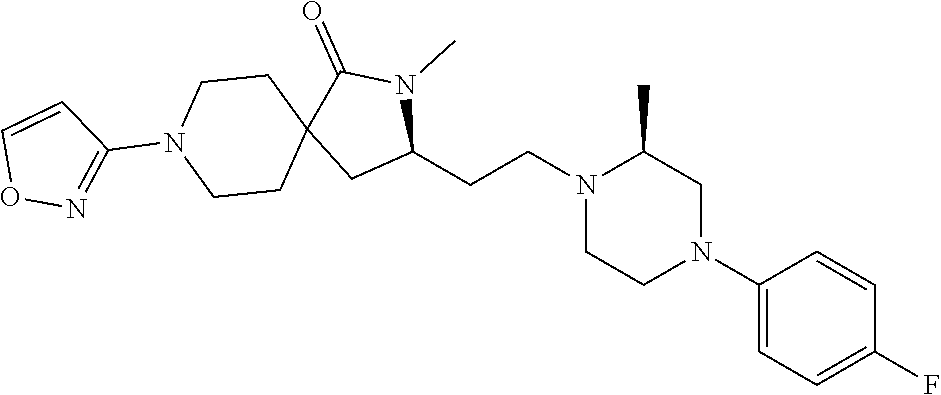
C1(N2CC(C)N(CCC3N(C)C(=O)C4(C3)CCN(C3=NOC=C3)CC4)CC2)=CC=C(F)C=C1
